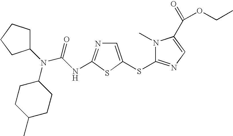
C1=C(SC2=NC=C(C(=O)OCC)N2C)SC(NC(N(C2CCC(C)CC2)C2CCCC2)=O)=N1
